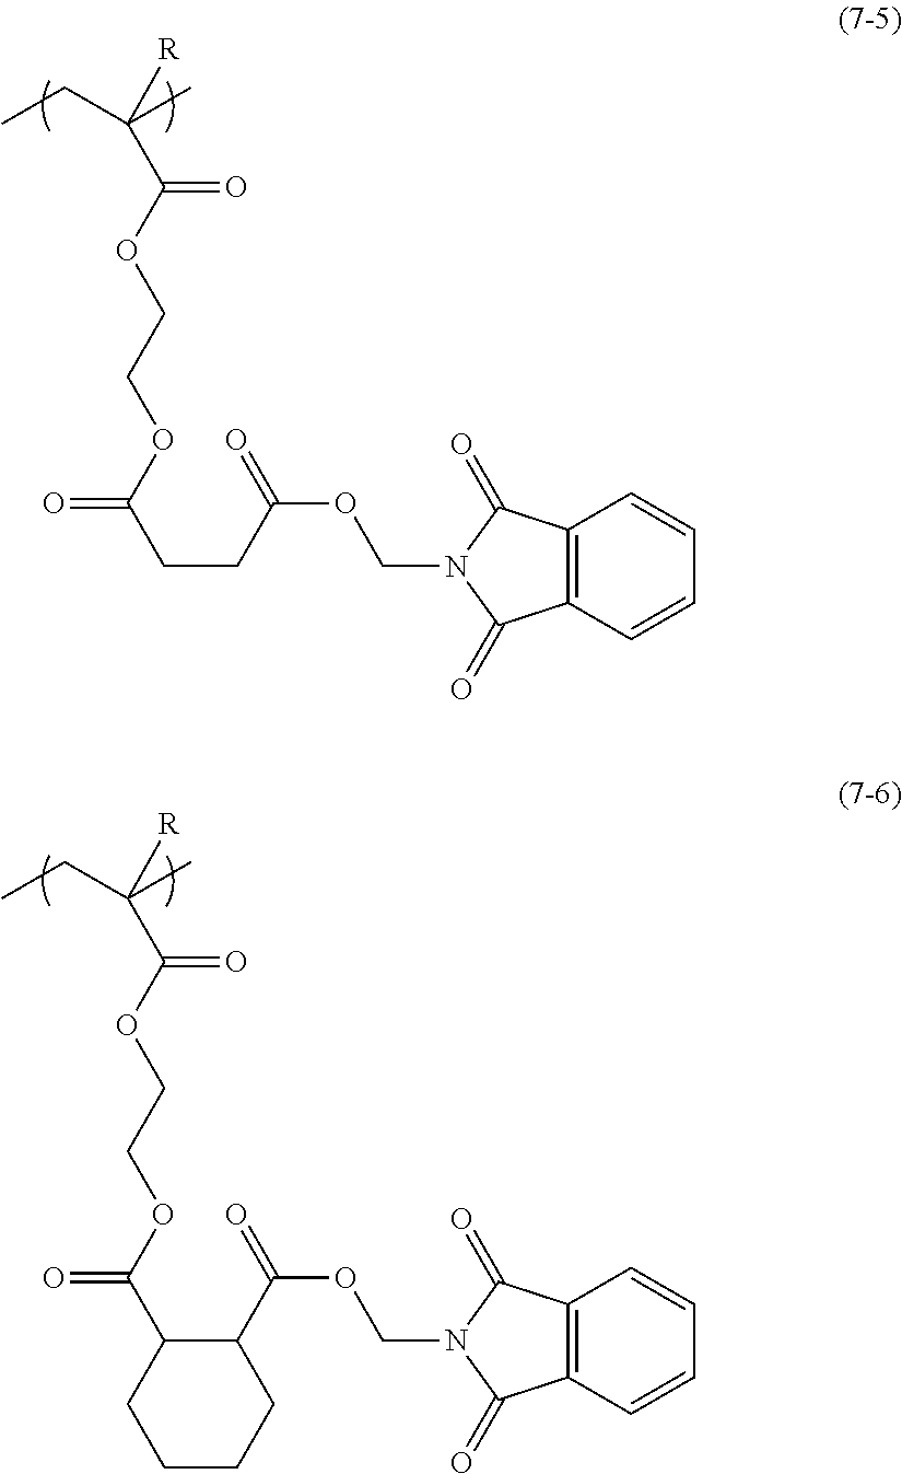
O(C(C([R])(CC)C)=O)CCOC(CCC(=O)OCN1C(=O)C2=C(C1=O)C=CC=C2)=O.O(C(C([R])(CC)C)=O)CCOC(C1C(C(=O)OCN2C(=O)C3=C(C2=O)C=CC=C3)CCCC1)=O
